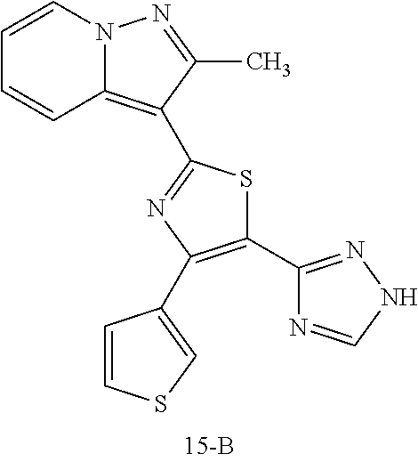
C1=CN2C(=C(C3=NC(C4=CSC=C4)=C(C4=NNC=N4)S3)C(C)=N2)C=C1
